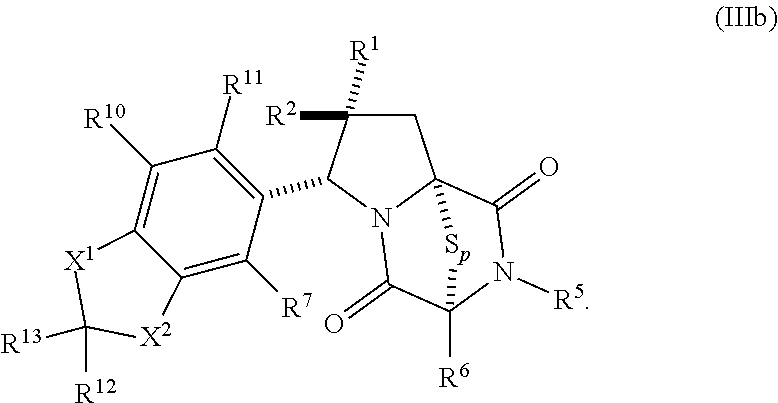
C1C([R2])([R1])C(C2=C([R11])C([R10])=C3C(=C2[R7])[X2]C([R12])([R13])[X1]3)N2C13C(=O)N([R5])C([R6])(C2=O)[Sp]3
